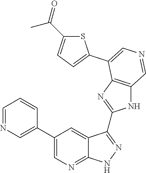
C1=NC=C(C2=CN=C3C(=C2)C(C2=NC4=C(N2)C=NC=C4C2=CC=C(C(=O)C)S2)=NN3)C=C1
